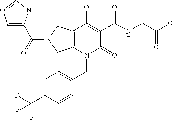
C12=C(N(CC3=CC=C(C(F)(F)F)C=C3)C(=O)C(C(NCC(O)=O)=O)=C1O)CN(C(=O)C1=CO=CN1)C2
